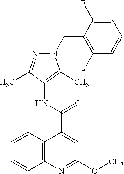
C12=C(N=C(OC)C=C1C(=O)NC1=C(C)N(CC3=C(F)C=CC=C3F)N=C1C)C=CC=C2
